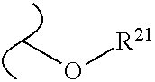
CO[R21]
